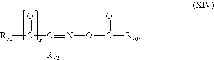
O=C(C([R72])=NOC(=O)[R70])[R71]
